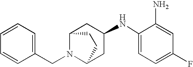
C1(CN2C3CC(NC4=CC=C(F)C=C4N)CC2CC3)=CC=CC=C1
